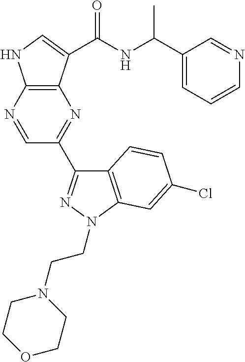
N1=CC(C2=NN(CCN3CCOCC3)C3=C2C=CC(Cl)=C3)=NC2=C1NC=C2C(NC(C1=CC=CN=C1)C)=O
